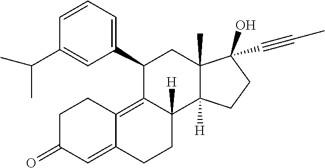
C1=CC=C(C2C3=C4C(=CC(=O)CC4)CCC3([H])C3([H])C(C)(C2)C(O)(C#CC)CC3)C=C1C(C)C
